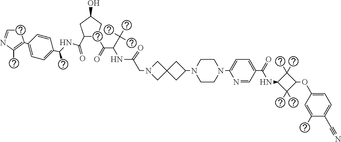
C1C=NC(C)=C1C1=CC=C(C(NC(C2C(C(=O)C(C(C)(C)C)NC(CN3CC4(C3)CC(N3CCN(C5=CC=C(C(=O)NC6C(C)(C)C(OC7=CC=C(C#N)C(C)=C7)C6(C)C)C=N5)CC3)C4)=O)CC(O)C2)=O)C)C=C1
